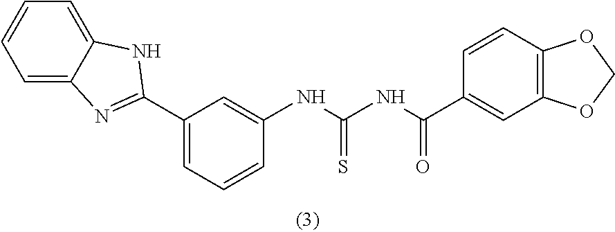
C1=C2C(=CC=C1)NC(C1=CC=CC(NC(NC(C3=CC4=C(C=C3)OCO4)=O)=S)=C1)=N2
